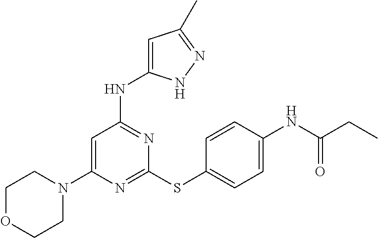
C1OCCN(C2=CC(NC3=CC(C)=NN3)=NC(SC3=CC=C(NC(CC)=O)C=C3)=N2)C1
